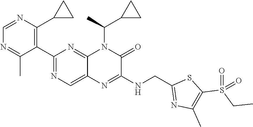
C1(C2=NC=C3C(=N2)N(C(C)C2CC2)C(=O)C(NCC2=NC(C)=C(S(CC)(=O)=O)S2)=N3)=C(C2CC2)N=CN=C1C
